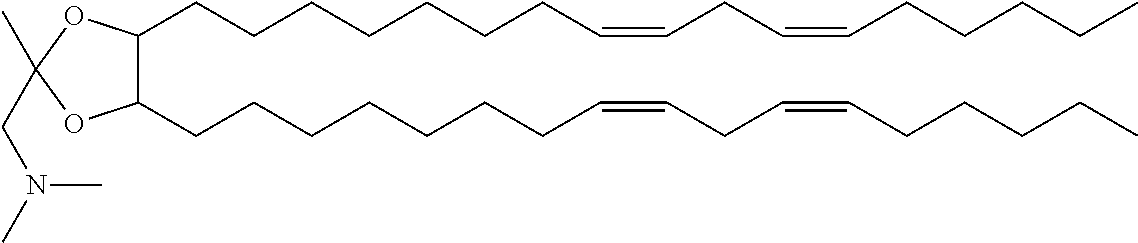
C1(CCCCCCCC=CCC=CCCCCC)C(CCCCCCCC=CCC=CCCCCC)OC(CN(C)C)(C)O1
